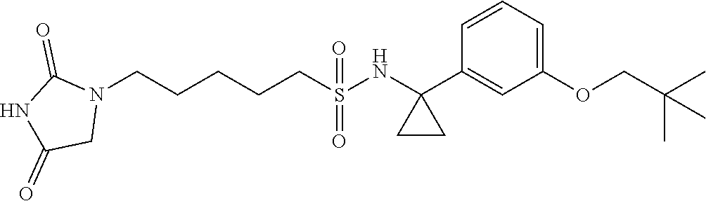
N1(CCCCCS(NC2(C3=CC(OCC(C)(C)C)=CC=C3)CC2)(=O)=O)C(=O)NC(=O)C1
